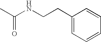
C(C1=CC=CC=C1)CNC(C)=O
